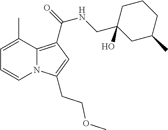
C1=C(C)C2=C(C(=O)NCC3(O)CC(C)CCC3)C=C(CCOC)N2C=C1
